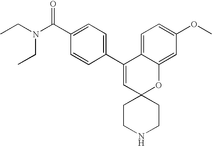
CCN(C(C1=CC=C(C2=CC3(OC4=CC(OC)=CC=C24)CCNCC3)C=C1)=O)CC
